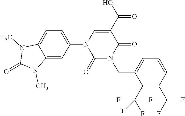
C1=C(N2C(=O)N(CC3=CC=CC(C(F)(F)F)=C3C(F)(F)F)C(=O)C(C(=O)O)=C2)C=C2C(=C1)N(C)C(=O)N2C
